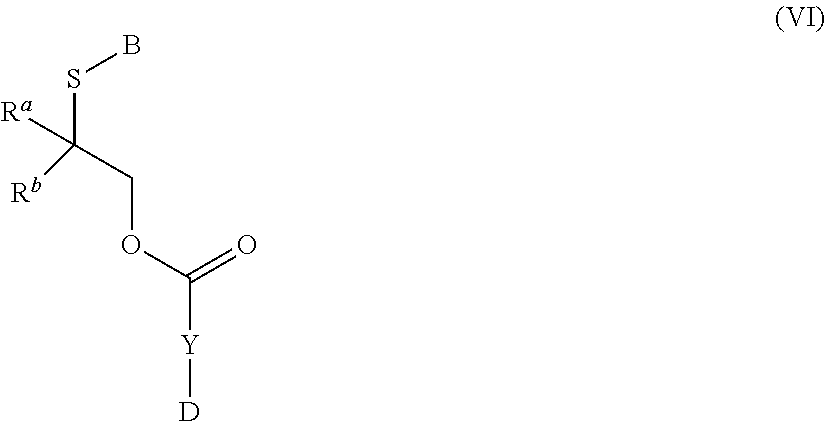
C(COC(=O)[Y][D])(SB)([Rb])[Ra]
